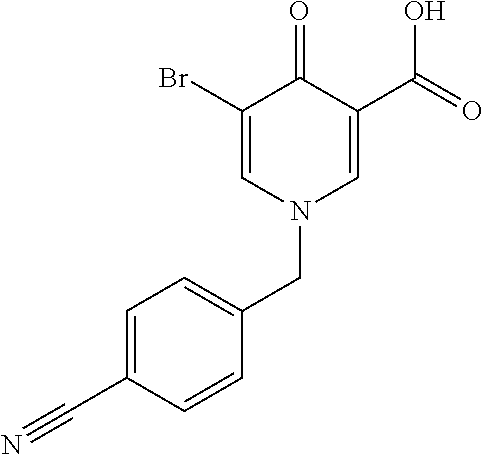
C1(Br)=CN(CC2=CC=C(C#N)C=C2)C=C(C(=O)O)C1=O
